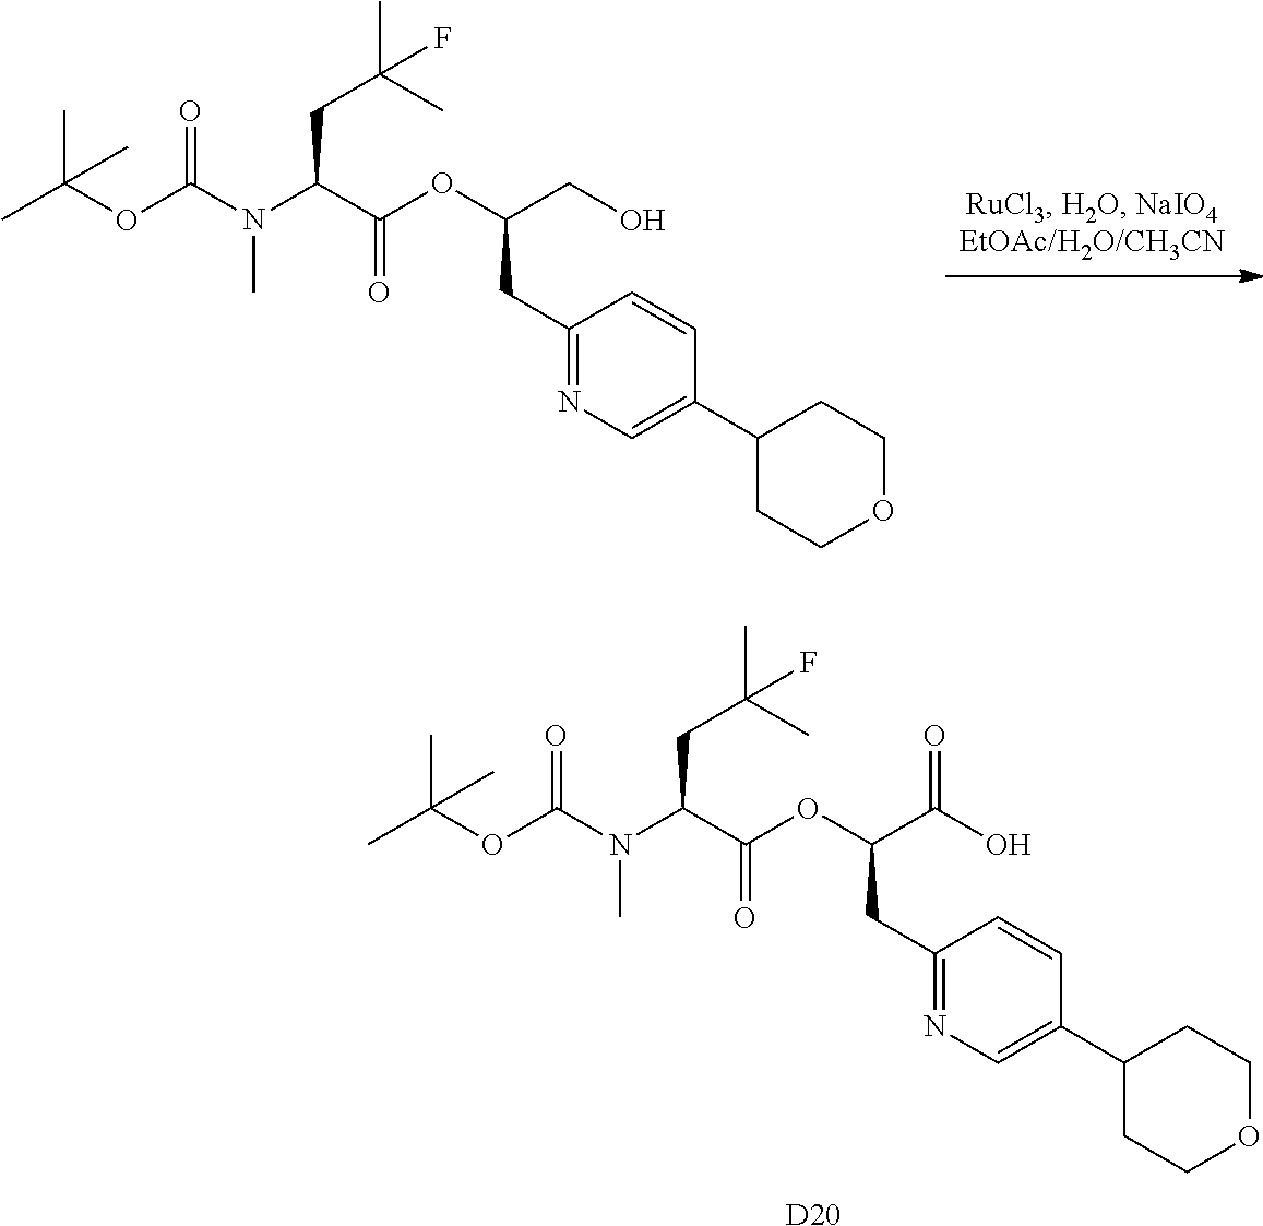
C(C(N(C)C(=O)OC(C)(C)C)CC(C)(C)F)(=O)OC(C(O)=O)CC1=NC=C(C2CCOCC2)C=C1.[D20].C(C(N(C)C(=O)OC(C)(C)C)CC(C)(C)F)(=O)OC(CO)CC1=NC=C(C2CCOCC2)C=C1
